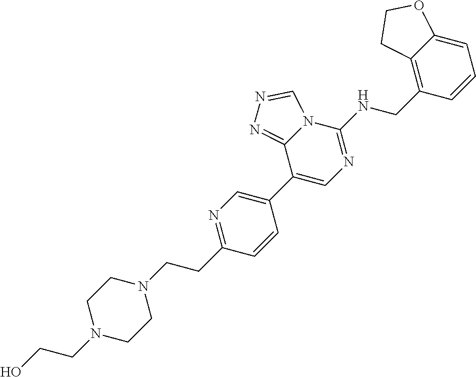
C1(CCN2CCN(CCO)CC2)=NC=C(C2=CN=C(NCC3=C4C(=CC=C3)OCC4)N3C2=NN=C3)C=C1
